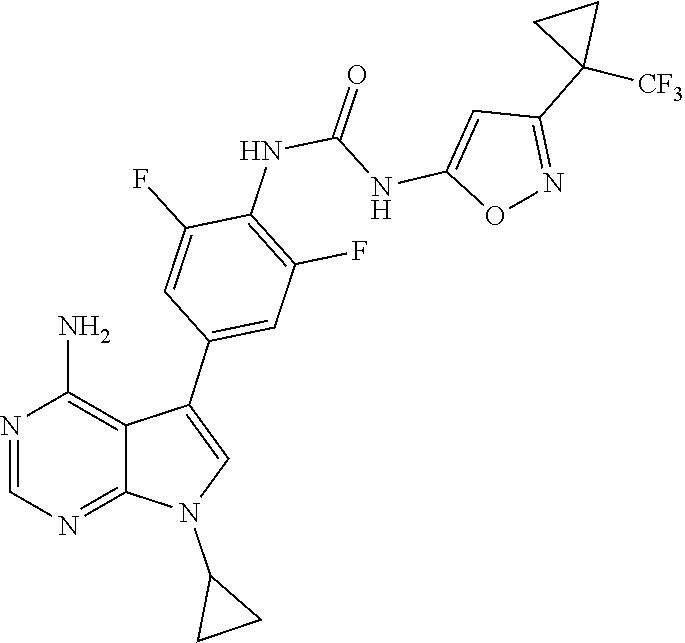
C1=NC(N)=C2C(=N1)N(C1CC1)C=C2C1=CC(F)=C(NC(=O)NC2=CC(C3([CF3])CC3)=NO2)C(F)=C1
